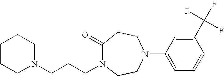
C1(=O)N(CCCN2CCCCC2)CCN(C2=CC=CC(C(F)(F)F)=C2)CC1
